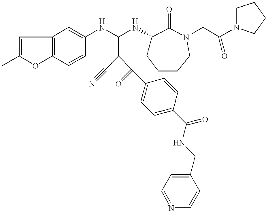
C1=C(C)OC2=C1C=C(NC(NC1CCCCN(CC(N3CCCC3)=O)C1=O)C(C(=O)C1=CC=C(C(NCC3=CC=NC=C3)=O)C=C1)C#N)C=C2
